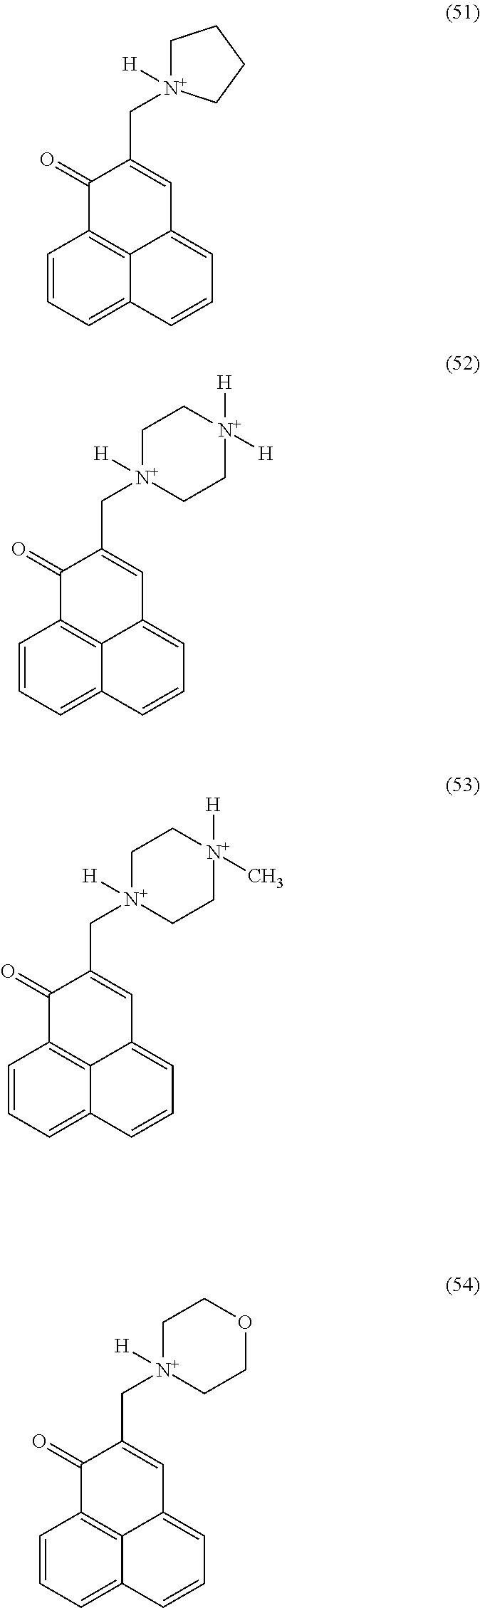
C1=CC=C2C3=C1C(=O)C(C[N+]1([H])CCCC1)=CC3=CC=C2.C1=CC=C2C3=C1C(=O)C(C[N+]1([H])CC[N+]([H])([H])CC1)=CC3=CC=C2.C1=CC=C2C3=C1C(=O)C(C[N+]1([H])CC[N+]([H])(C)CC1)=CC3=CC=C2.C1=CC=C2C3=C1C(=O)C(C[N+]1([H])CCOCC1)=CC3=CC=C2
